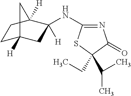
C1C2([H])CC(NC3=NC(=O)C(C(C)C)(CC)S3)([H])C([H])(C1)C2
